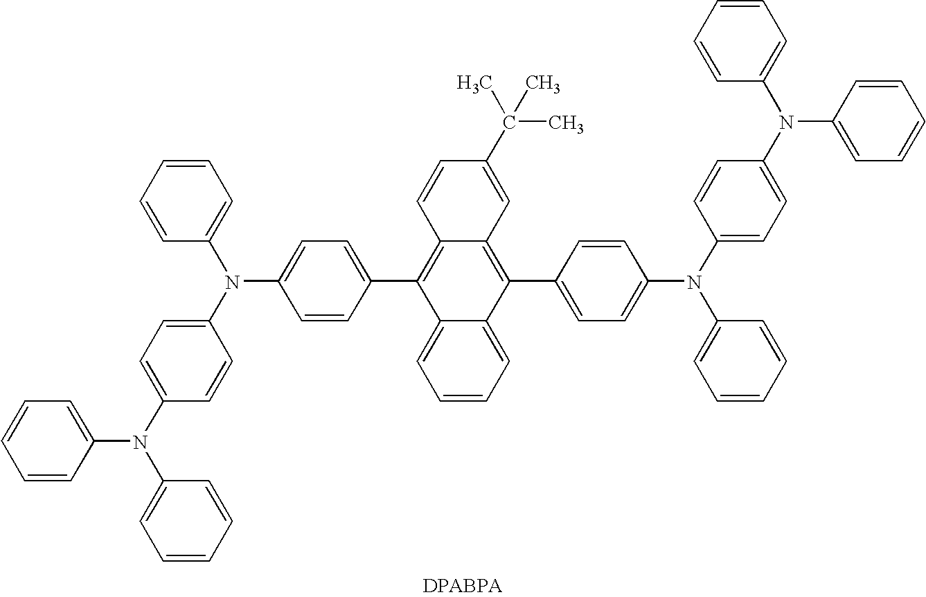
C1=CC=C2C(=C1)C(C1=CC=C(N(C3=CC=C(N(C4=CC=CC=C4)C4=CC=CC=C4)C=C3)C3=CC=CC=C3)C=C1)=C1C(=C2C2=CC=C(N(C3=CC=C(N(C4=CC=CC=C4)C4=CC=CC=C4)C=C3)C3=CC=CC=C3)C=C2)C=C(C(C)(C)C)C=C1
